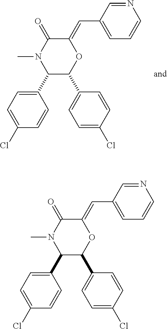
C1(C2=CC=C(Cl)C=C2)C(C2=CC=C(Cl)C=C2)OC(=CC2=CC=CN=C2)C(=O)N1C.C1(C2=CC=C(Cl)C=C2)C(C2=CC=C(Cl)C=C2)OC(=CC2=CC=CN=C2)C(=O)N1C
